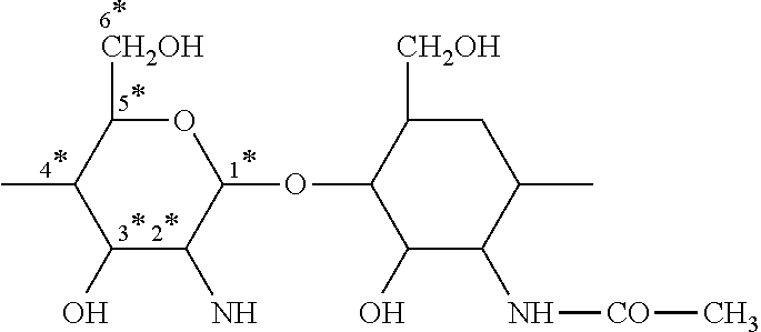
O1C([CH2OH])C(C)C(O)C(N)C1OC1C(O)C(N[CO]C)C(C)CC1[CH2OH].[6*].[4*].[3*].[2*].[5*].[1*]
